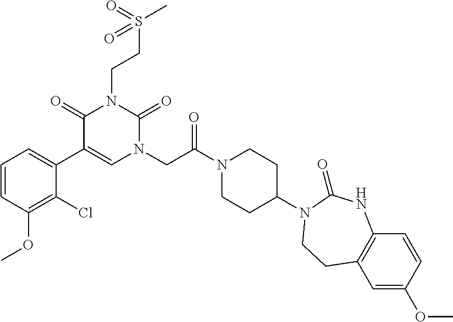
C1=CC(OC)=C(Cl)C(C2=CN(CC(N3CCC(N4C(=O)NC5=C(C=C(OC)C=C5)CC4)CC3)=O)C(=O)N(CCS(=O)(C)=O)C2=O)=C1
